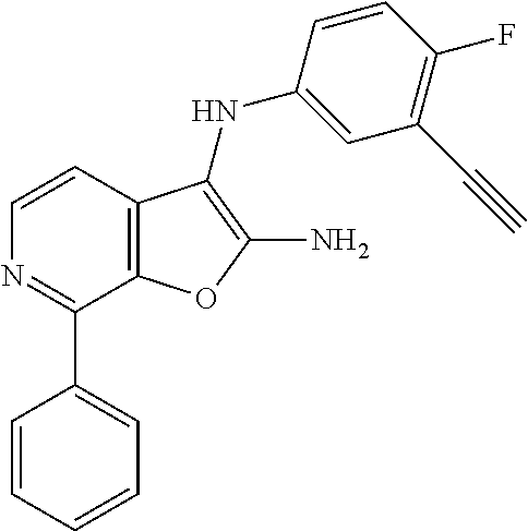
C12=C(C=CN=C1C1=CC=CC=C1)C(NC1=CC(C#C)=C(F)C=C1)=C(N)O2
